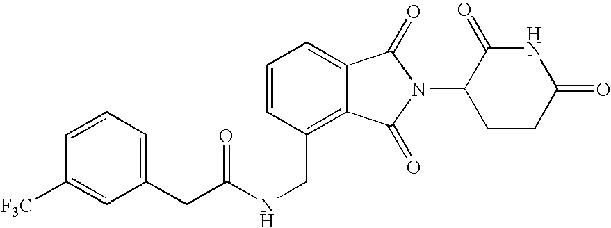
C(C1=C2C(=CC=C1)C(=O)N(C1CCC(=O)NC1=O)C2=O)NC(CC1=CC=CC([F3C])=C1)=O
